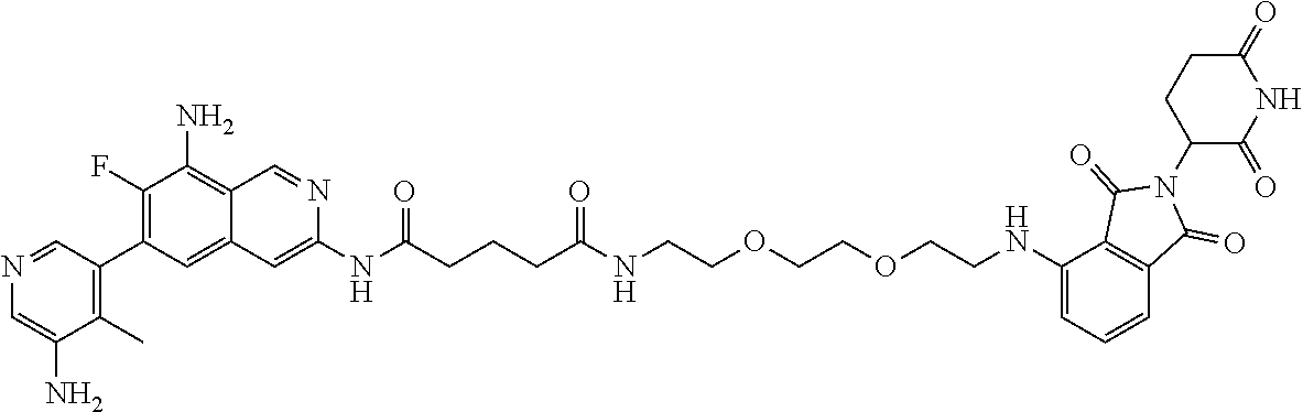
N(C(CCCC(NCCOCCOCCNC1=CC=CC2=C1C(=O)N(C1CCC(=O)NC1=O)C2=O)=O)=O)C1=CC2=CC(C3=C(C)C(N)=CN=C3)=C(F)C(N)=C2C=N1
